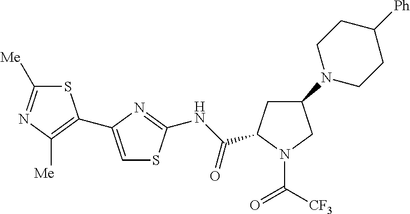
S1C([Me])=NC([Me])=C1C1=CSC(NC(=O)C2CC(N3CCC([Ph])CC3)CN2C([CF3])=O)=N1
